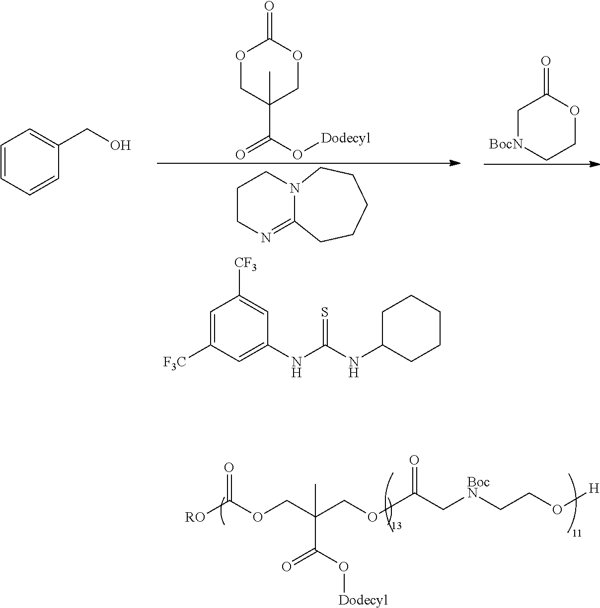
[RO]C(OCC(COC(C[BocN]CCO[H])=O)(C(O[Dodecyl])=O)C)=O.C1CN=C2N(C1)CCCCC2.C1=C([F3C])C=C(NC(NC2CCCCC2)=S)C=C1[CF3].O1CC(C(O[Dodecyl])=O)(C)COC1=O.C1[BocN]CCOC1=O.C1=CC=CC(CO)=C1
